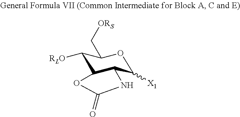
C1([RLO])C2C(C([X1])OC1C[ORS])NC(=O)O2
